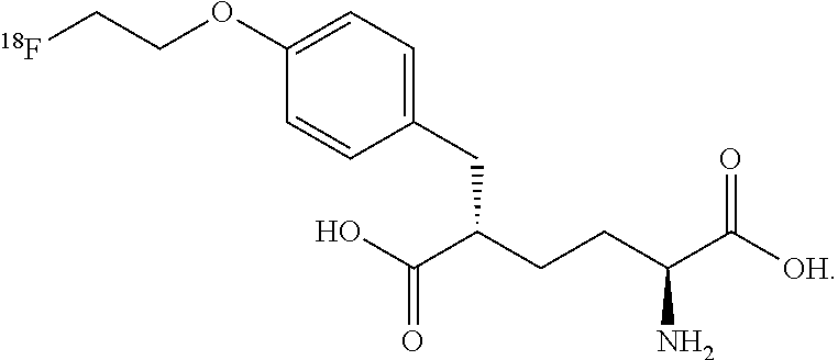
C1(CC(CCC(C([OH])=O)N)C(O)=O)=CC=C(OCC[18F])C=C1
